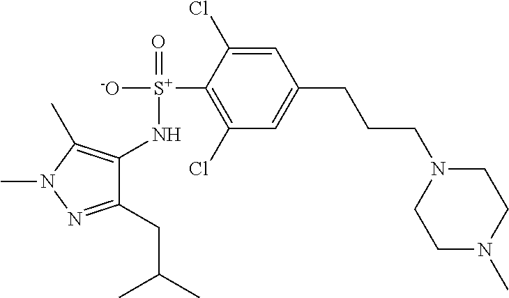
C1(N[S+]([-O])(=O)C2=C(Cl)C=C(CCCN3CCN(C)CC3)C=C2Cl)=C(C)N(C)N=C1CC(C)C
